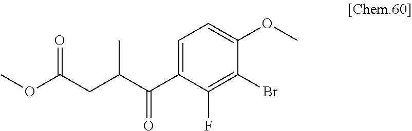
C1(C(C(CC(OC)=O)C)=O)=CC=C(OC)C(Br)=C1F
